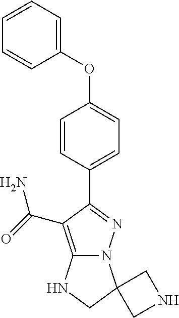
C12=C(C(=O)N)C(C3=CC=C(OC4=CC=CC=C4)C=C3)=NN1C1(CN2)CNC1
